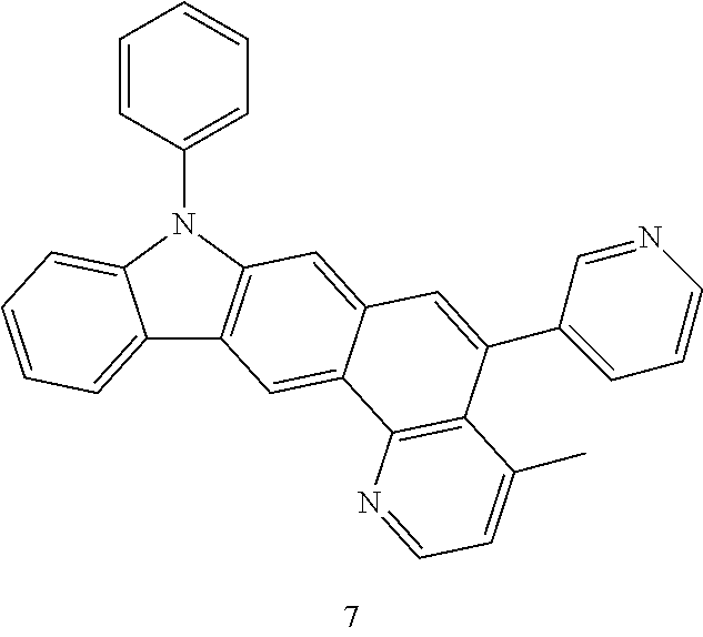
C12=CC=CC=C1N(C1=CC=CC=C1)C1=C2C=C2C(=C1)C=C(C1=CC=CN=C1)C1=C2N=CC=C1C
